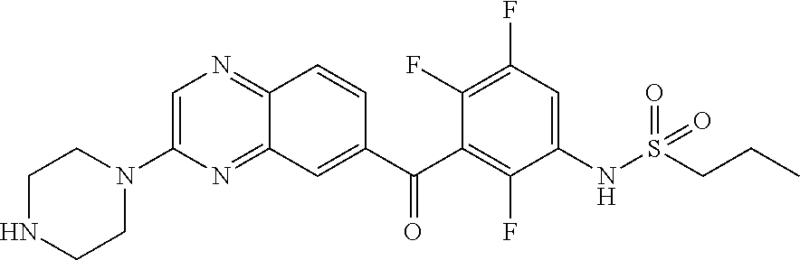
C1=C(N2CCNCC2)N=C2C(=N1)C=CC(C(C1=C(F)C(NS(=O)(=O)CCC)=CC(F)=C1F)=O)=C2
